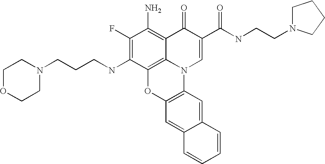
C1(F)=C(NCCCN2CCOCC2)C2=C3C(=C1N)C(=O)C(C(=O)NCCN1CCCC1)=CN3C1=C(O2)C=C2C(=C1)C=CC=C2
